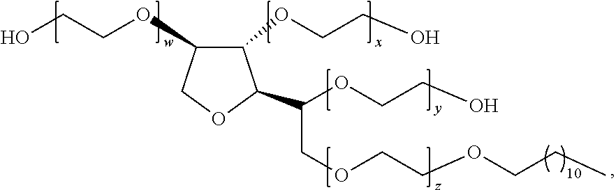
C1(OCCO)C(OCCO)COC1C(COCCOCCC)OCCO
